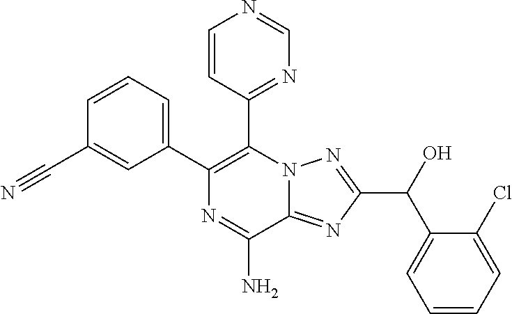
C1=CC(C#N)=CC(C2=C(C3=NC=NC=C3)N3C(=NC(C(O)C4=CC=CC=C4Cl)=N3)C(N)=N2)=C1
